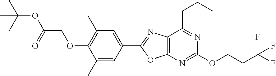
C12=C(N=C(OCCC(F)(F)F)N=C1CCC)OC(C1=CC(C)=C(OCC(=O)OC(C)(C)C)C(C)=C1)=N2
